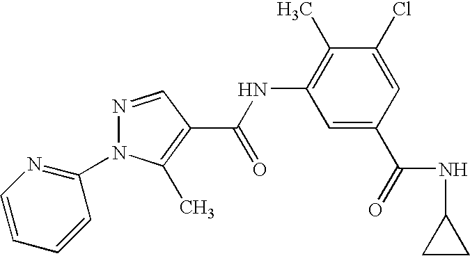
N1=CC(C(NC2=C(C)C(Cl)=CC(C(NC3CC3)=O)=C2)=O)=C(C)N1C1=NC=CC=C1
